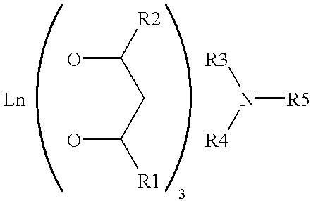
OC(CC([R1])O)[R2].[Ln].[R5]N([R3])[R4]
